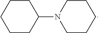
C1CCCCC1N1CCCCC1
